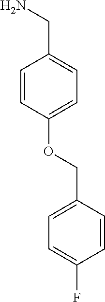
C1=CC(OCC2=CC=C(F)C=C2)=CC=C1CN
